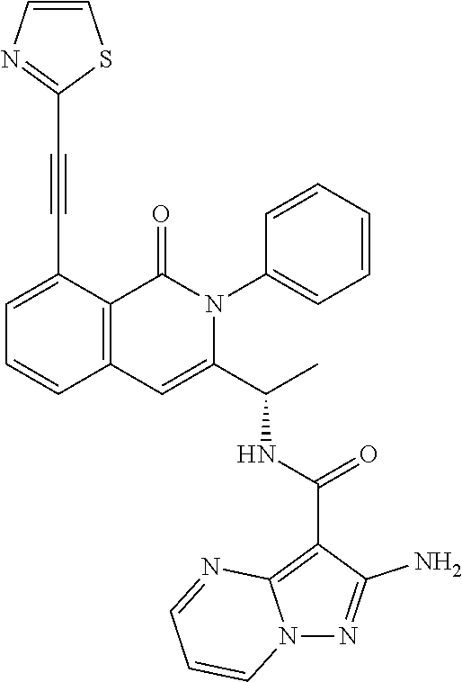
C1=C(C#CC2=NC=CS2)C2=C(C=C1)C=C(C(C)NC(C1=C3N(N=C1N)C=CC=N3)=O)N(C1=CC=CC=C1)C2=O
